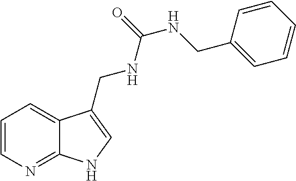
C12=NC=CC=C1C(CNC(=O)NCC1=CC=CC=C1)=CN2
